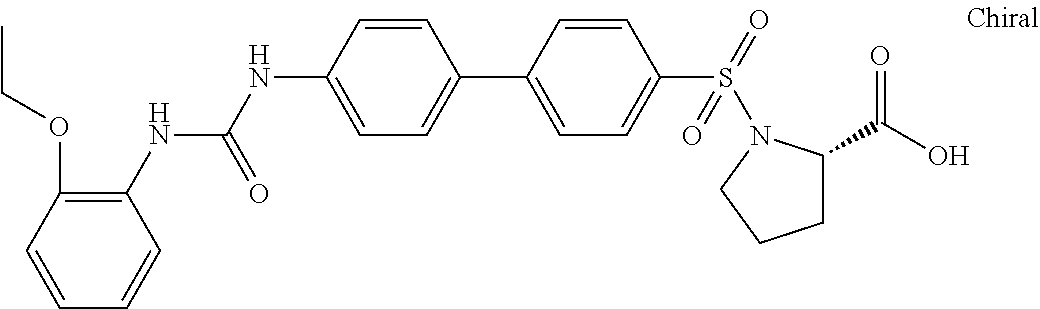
C1(NC(NC2=CC=C(C3=CC=C(S(=O)(=O)N4C(C(O)=O)CCC4)C=C3)C=C2)=O)=C(OCC)C=CC=C1
